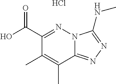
C12=NN=C(NC)N1N=C(C(O)=O)C(C)=C2C.Cl
